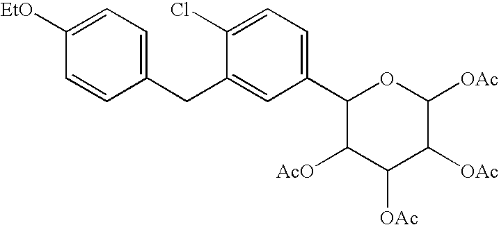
C1([EtO])=CC=C(CC2=CC(C3C([AcO])C([OAc])C([OAc])C([OAc])O3)=CC=C2Cl)C=C1
